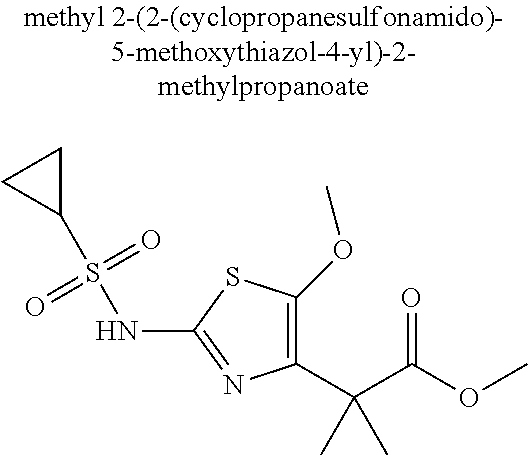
C1(C(C(=O)OC)(C)C)=C(OC)SC(NS(C2CC2)(=O)=O)=N1
